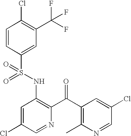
C1=CC(S(NC2=C(C(C3=C(C)N=CC(Cl)=C3)=O)N=CC(Cl)=C2)(=O)=O)=CC(C(F)(F)F)=C1Cl
